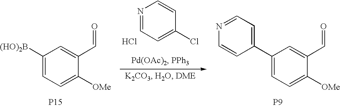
N1=CC=C(Cl)C=C1.Cl.C1([(HO)2B])=CC=C([OMe])C(C=O)=C1.[P15].C1(C2=CC=NC=C2)=CC=C([OMe])C(C=O)=C1.[P9]
